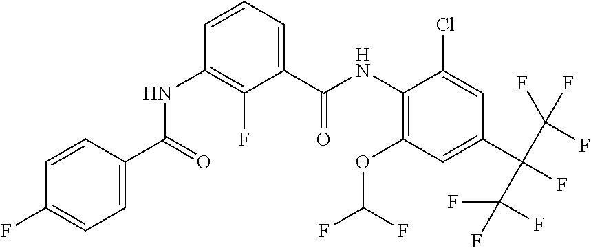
C1=CC(C(=O)NC2=C(F)C(C(NC3=C(OC(F)F)C=C(C(C(F)(F)F)(C(F)(F)F)F)C=C3Cl)=O)=CC=C2)=CC=C1F
